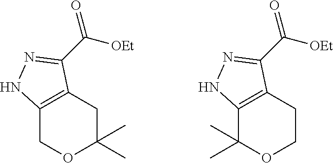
C12=C(CC(C)(C)OC1)C(C([OEt])=O)=NN2.C12=C(CCOC1(C)C)C(C([OEt])=O)=NN2
